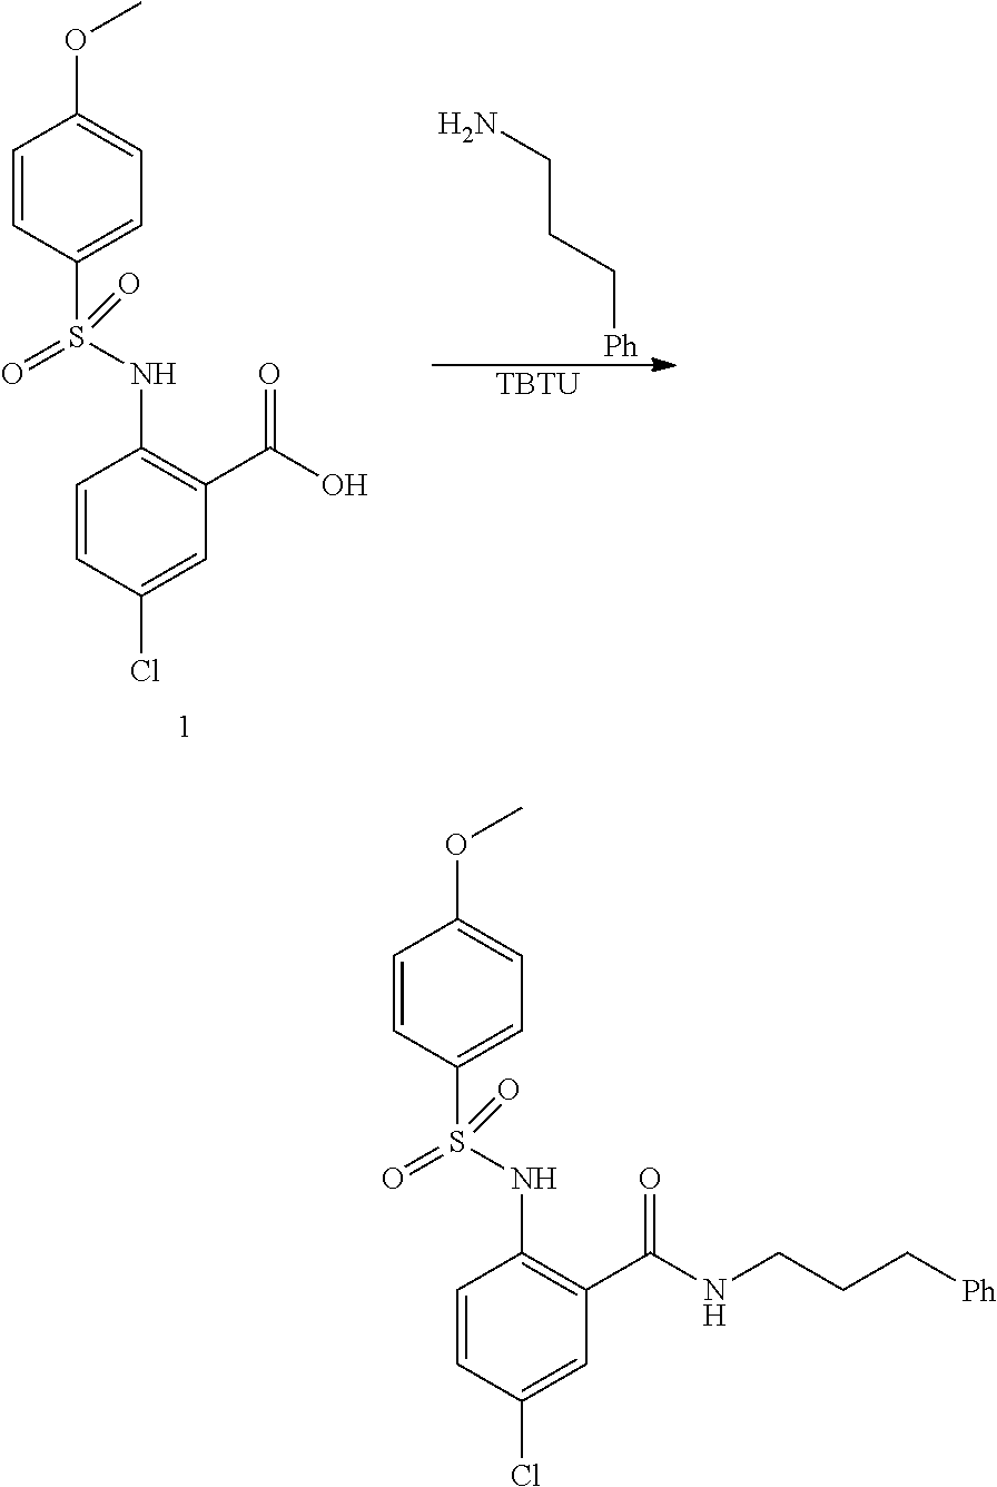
C1=CC(S(NC2=C(C(=O)O)C=C(Cl)C=C2)(=O)=O)=CC=C1OC.NCCC[Ph].[TBTU].C1=CC(S(NC2=C(C(=O)NCCC[Ph])C=C(Cl)C=C2)(=O)=O)=CC=C1OC
